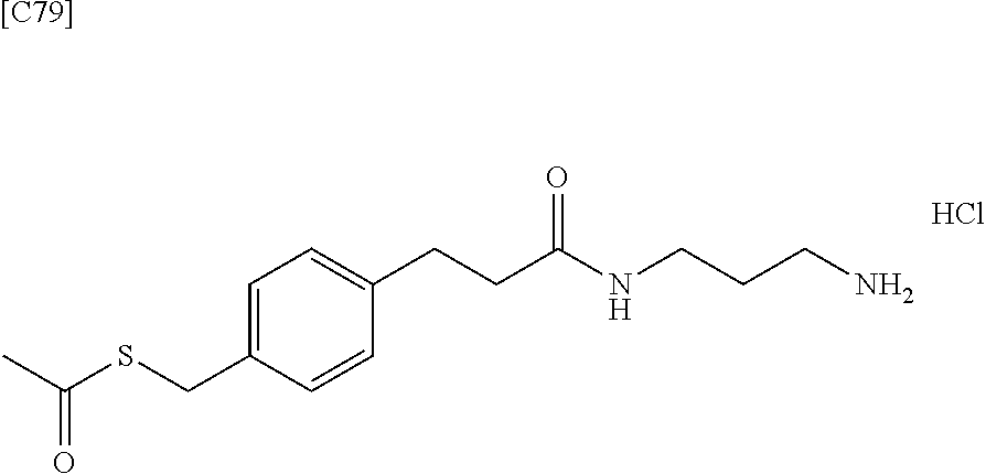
C1=C(CSC(C)=O)C=CC(CCC(NCCCN)=O)=C1.Cl.[[C79]]
